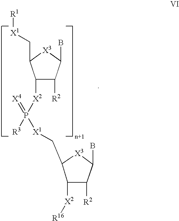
[R1][X1]CC1C([X2]P([R3])(=[X4])[X1]CC2C([X2][R16])C([R2])C(B)[X3]2)C([R2])C(B)[X3]1
